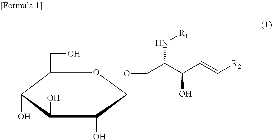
C1(CO)C(O)C(O)C(O)C(OCC(C(C=C[R2])O)N[R1])O1
